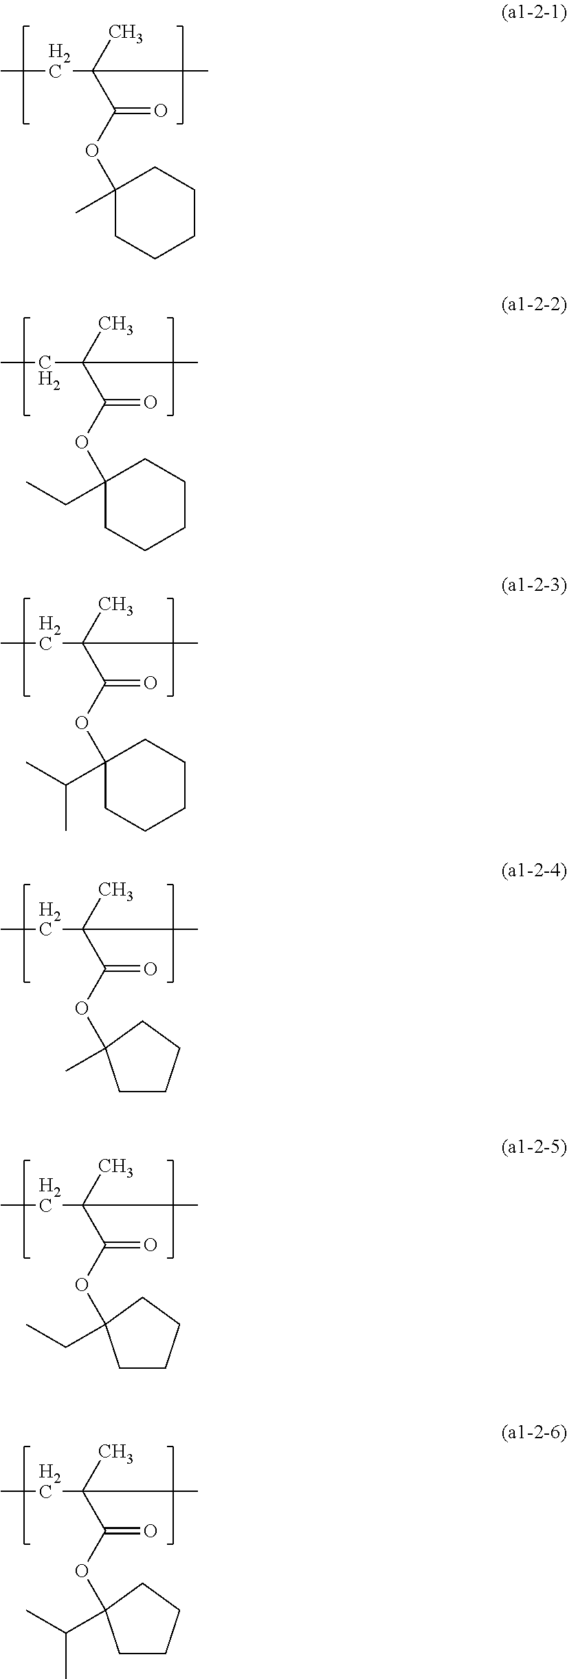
CCC(C)(C)C(OC1(C)CCCCC1)=O.[CH2](C(C)(C)C(OC1(CC)CCCCC1)=O)C.C(C(C)(C)C(OC1(C(C)C)CCCCC1)=O)C.C(C(C)(C)C(OC1(C)CCCC1)=O)C.C(C(C)(C)C(OC1(CC)CCCC1)=O)C.C(C(C)(C)C(OC1(C(C)C)CCCC1)=O)C
